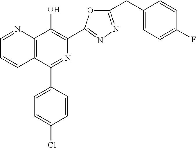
C1=NC2=C(C=C1)C(C1=CC=C(Cl)C=C1)=NC(C1=NN=C(CC3=CC=C(F)C=C3)O1)=C2O
